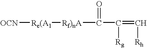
[Re(A1]([Rf)nA]C(C(=C[Rh])[Rg])=O)[OCN]
